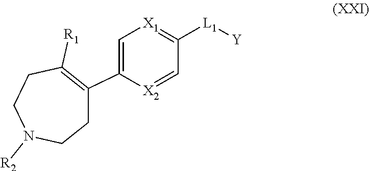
C1C(C2=C[X1]=C([L1][Y])C=[X2]2)=C([R1])CCN([R2])C1
